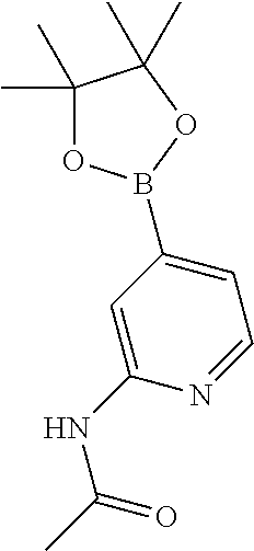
C1=C(NC(C)=O)N=CC=C1B1OC(C)(C)C(C)(C)O1
